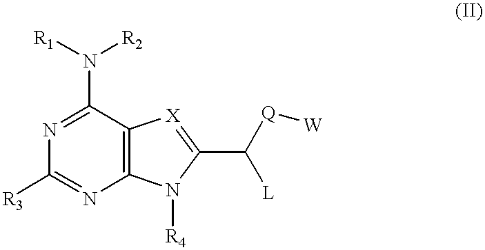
N1=C(N([R1])[R2])C2=C(N=C1[R3])N([R4])C(C([L])[Q][W])=[X]2
